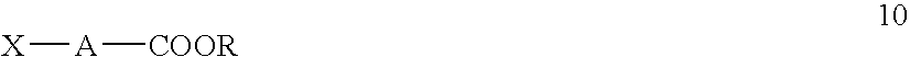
[X][A][COOR]
